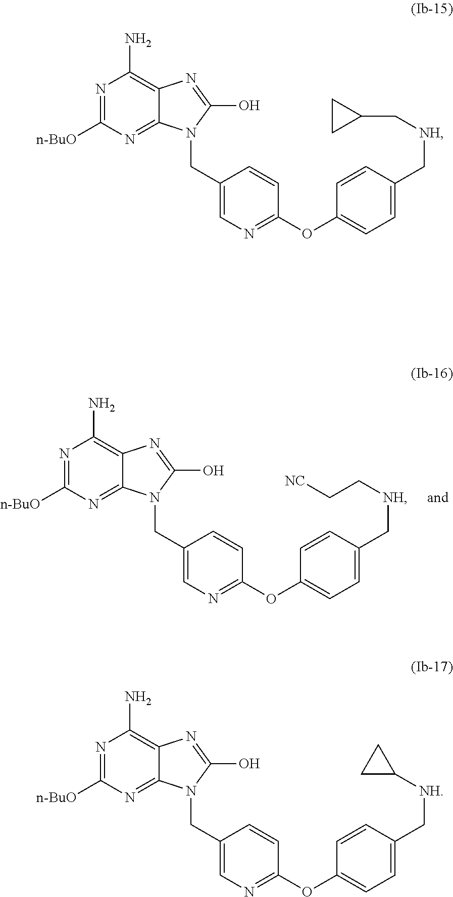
N1=C([n-BuO])N=C2C(=C1N)N=C(O)N2CC1=CN=C(OC2=CC=C(C[NH]CC3CC3)C=C2)C=C1.N1=C([n-BuO])N=C2C(=C1N)N=C(O)N2CC1=CN=C(OC2=CC=C(C[NH]C3CC3)C=C2)C=C1.N1=C([n-BuO])N=C2C(=C1N)N=C(O)N2CC1=CN=C(OC2=CC=C(C[NH]CC[NC])C=C2)C=C1
